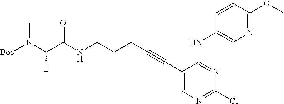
C(NCCCC#CC1=CN=C(Cl)N=C1NC1=CN=C(OC)C=C1)(=O)C(N([Boc])C)C
